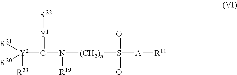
[Y2](C(N([R19])[(CH2)n]S(=O)(=O)[A][R11])=[Y1][R22])([R23])([R21])[R20]
